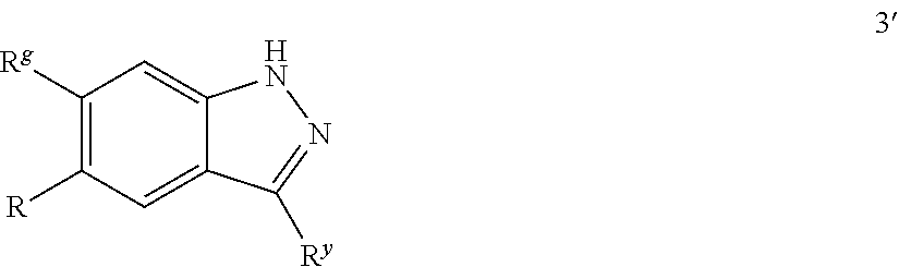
C1([Rg])=C([R])C=C2C(=C1)NN=C2[Ry]
